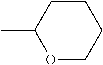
CC1CCCCO1
